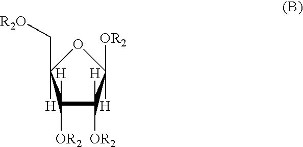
C1([H])([OR2])C([H])([OR2])C([H])([OR2])OC1([H])C[R2O]
